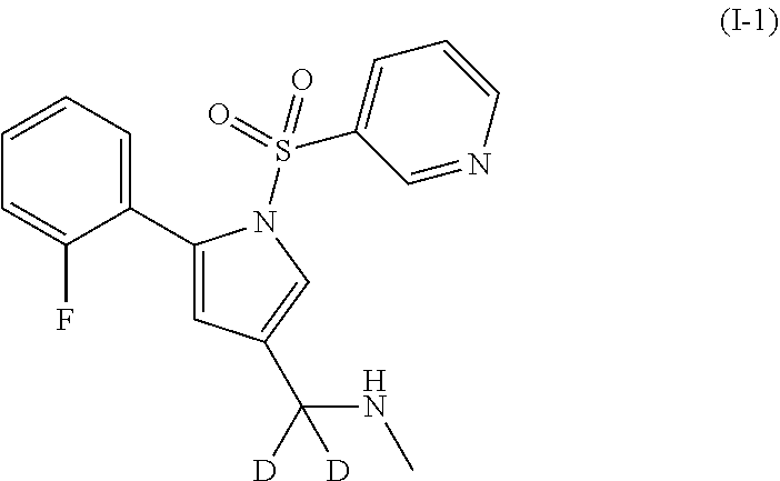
C1=C(F)C(C2=CC(C(NC)([D])[D])=CN2S(C2=CC=CN=C2)(=O)=O)=CC=C1
